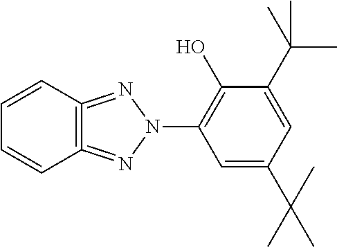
C12=C(=NN(C3=C(O)C(C(C)(C)C)=CC(C(C)(C)C)=C3)N=1)C=CC=C2
